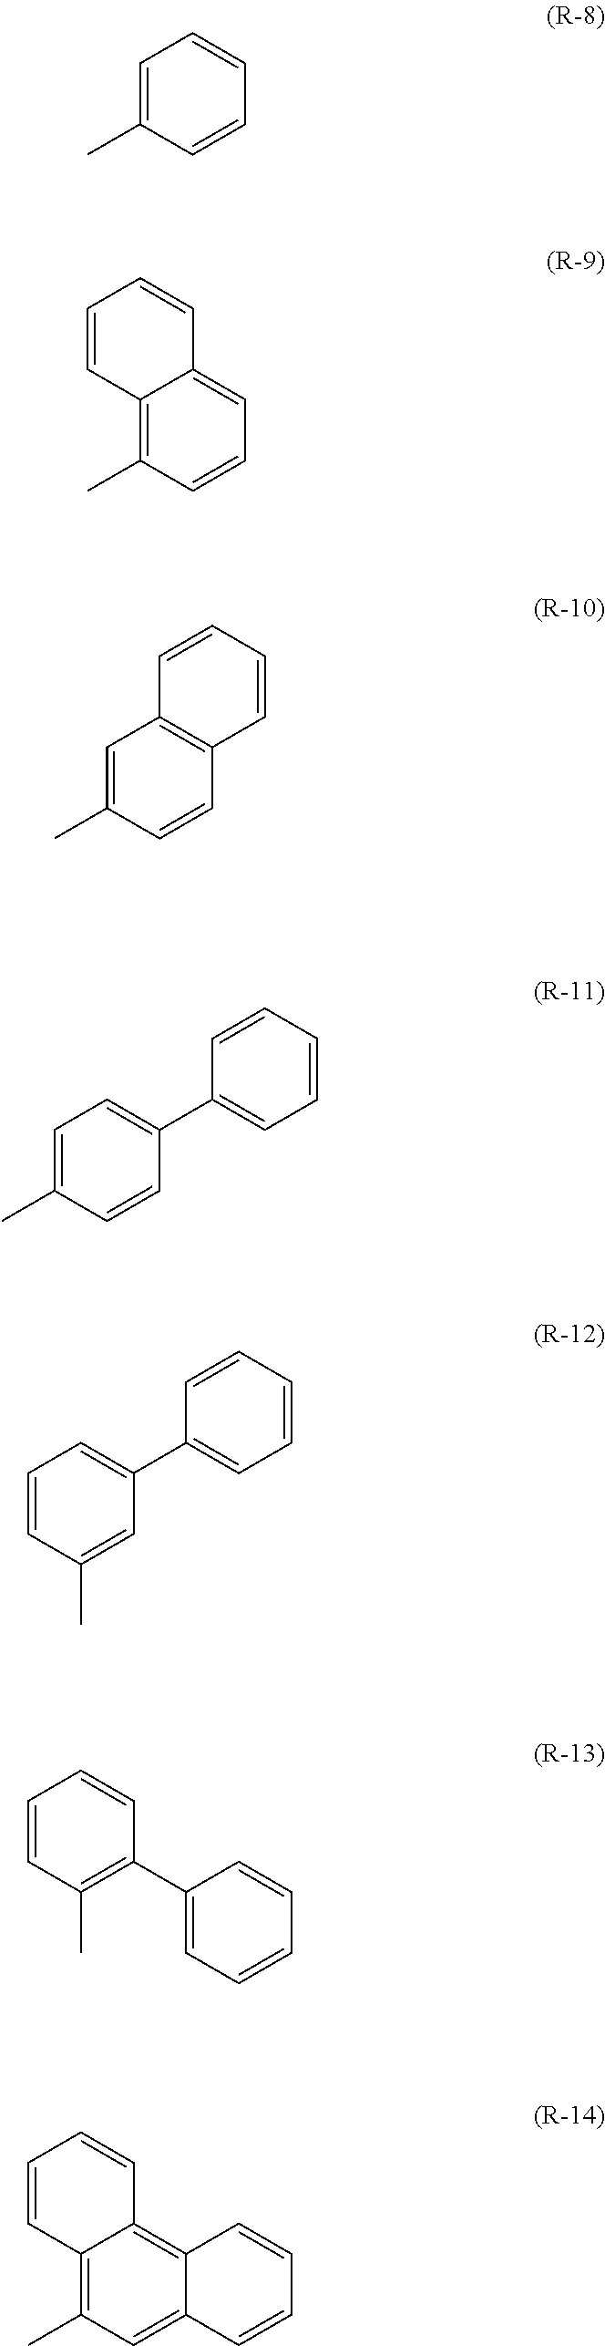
C1=C(C)C=CC=C1.C12=C(C)C=CC=C1C=CC=C2.C1=C(C)C=CC2=C1C=CC=C2.C1=C(C)C=CC(C2=CC=CC=C2)=C1.C1=CC(C)=CC(C2=CC=CC=C2)=C1.C1=CC(C)=C(C2=CC=CC=C2)C=C1.C12=C(C)C=C3C(=C1C=CC=C2)C=CC=C3
